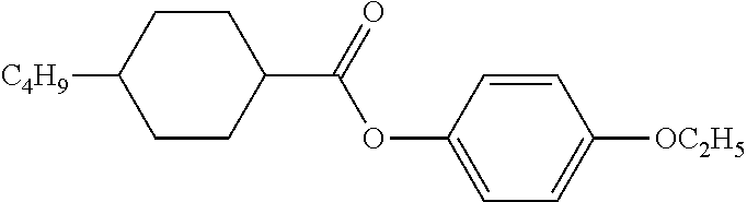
[C4H9]C1CCC(C(=O)OC2=CC=C([OC2H5])C=C2)CC1
